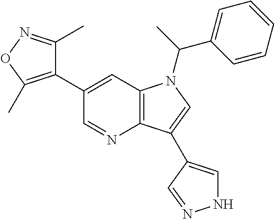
C1(C2=C(C)ON=C2C)=CC2=C(N=C1)C(C1=CNN=C1)=CN2C(C1=CC=CC=C1)C
